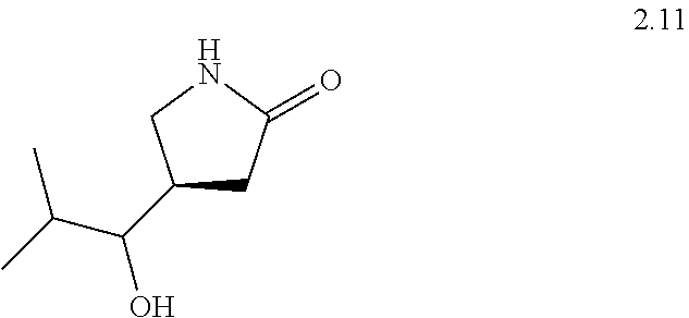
C1(C(C(C)C)O)CC(=O)NC1
